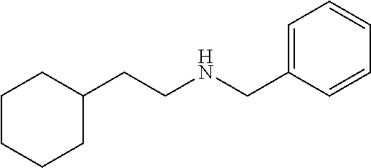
C1(CNCCC2CCCCC2)=CC=CC=C1
